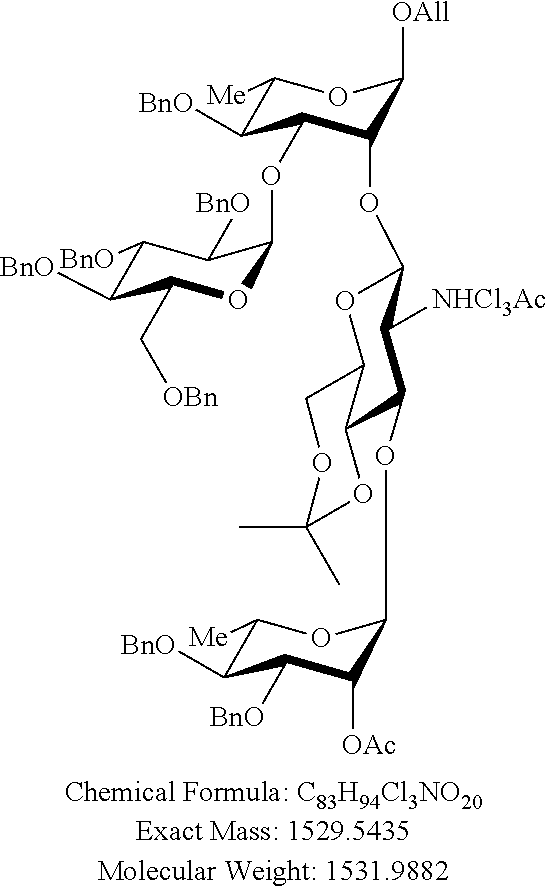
C1([BnO])C(OC2OC(C[OBn])C([BnO])C([BnO])C2[BnO])C(OC2C([NHCl3Ac])C(OC3OC([Me])C([BnO])C([BnO])C3[OAc])C3C(O2)COC(C)(C)O3)C([OAll])OC1[Me]
